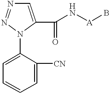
C1=C(C(N[A]B)=O)N(C2=CC=CC=C2[CN])N=N1
